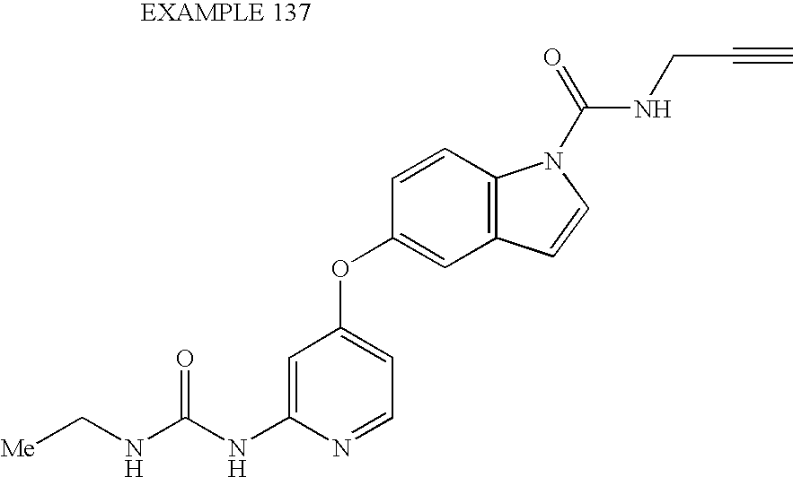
C1=C(NC(NC[Me])=O)N=CC=C1OC1=CC2=C(C=C1)N(C(=O)NCC#C)C=C2
